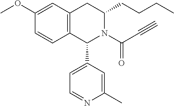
C12=C(CC(CCCC)N(C(C#C)=O)C1C1=CC=NC(C)=C1)C=C(OC)C=C2
